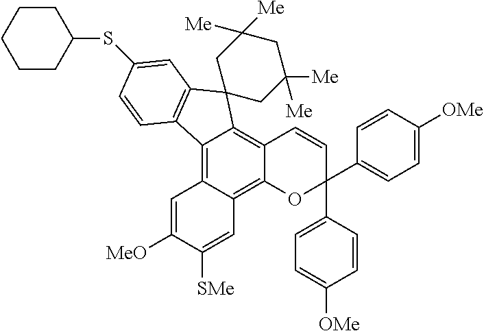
C12=C3C(=C4C(=C1C1(C5=C2C=CC(SC2CCCCC2)=C5)CC([Me])([Me])CC([Me])([Me])C1)C=CC(C1=CC=C([OMe])C=C1)(C1=CC=C([OMe])C=C1)O4)C=C([SMe])C([MeO])=C3
